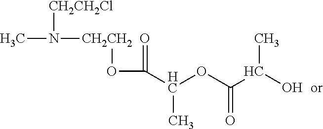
CN([CH2CH2]OC(C(OC(C(O)C)=O)C)=O)[CH2CH2Cl]
